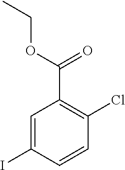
C1=C(I)C=CC(Cl)=C1C(OCC)=O
